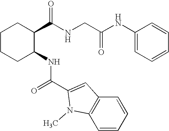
C1CCC(NC(C2=CC3=C(N2C)C=CC=C3)=O)C(C(NCC(NC2=CC=CC=C2)=O)=O)C1
